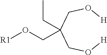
O([R1])CC(CC)(CO[H])CO[H]
